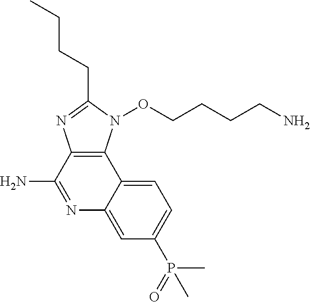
C1=C2C(=CC(P(=O)(C)C)=C1)N=C(N)C1=C2N(OCCCCN)C(CCCC)=N1
